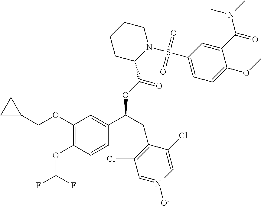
C1(OCC2CC2)=C(OC(F)F)C=CC(C(CC2=C(Cl)C=[N+]([O-])C=C2Cl)OC(C2N(S(C3=CC=C(OC)C(C(N(C)C)=O)=C3)(=O)=O)CCCC2)=O)=C1
